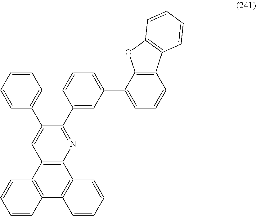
C1(C2=NC3=C(C4=C(C5=C3C=CC=C5)C=CC=C4)C=C2C2=CC=CC=C2)=CC(C2=CC=CC3=C2OC2=C3C=CC=C2)=CC=C1
